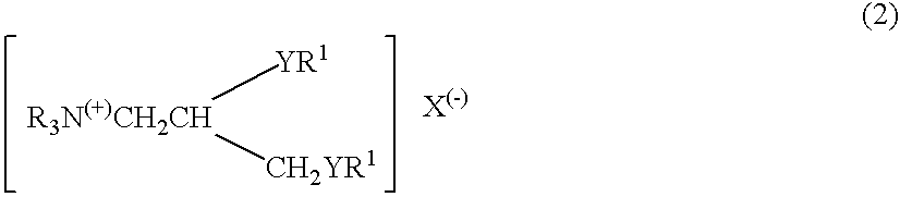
[R3N(+)CH2CH]([YR1])[CH2YR1]
